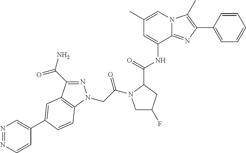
N1=NC=CC(C2=CC3=C(N(CC(=O)N4CC(F)CC4C(NC4=CC(C)=CN5C4=NC(C4=CC=CC=C4)=C5C)=O)N=C3C(=O)N)C=C2)=C1
